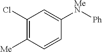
C1(Cl)=C([Me])C=CC([MeN][Ph])=C1
